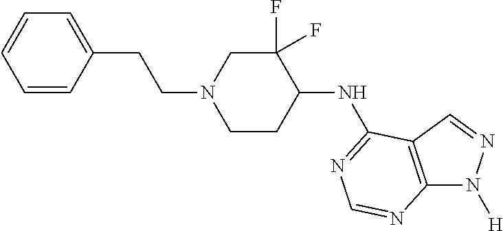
C1=CC(CCN2CCC(NC3=NC=NC4=C3C=NN4[H])C(F)(F)C2)=CC=C1
